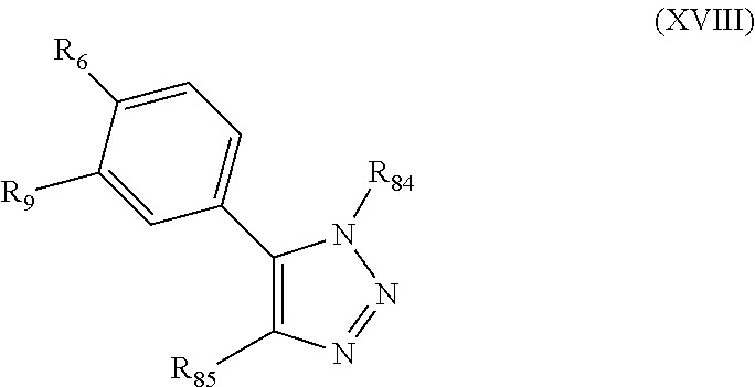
C1(C2=CC=C([R6])C([R9])=C2)=C([R85])N=NN1[R84]
